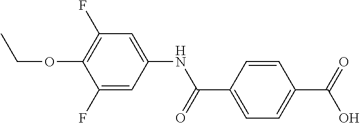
C1=C(C(NC2=CC(F)=C(OCC)C(F)=C2)=O)C=CC(C(=O)O)=C1
